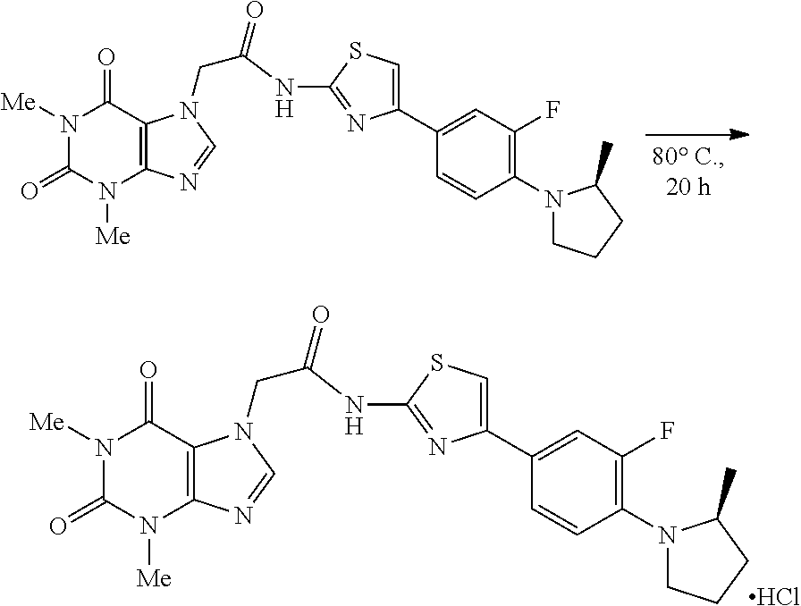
C1(C2=CSC(NC(CN3C4=C(N([Me])C(=O)N([Me])C4=O)N=C3)=O)=N2)=CC(F)=C(N2CCCC2C)C=C1.C1(C2=CSC(NC(CN3C4=C(N([Me])C(=O)N([Me])C4=O)N=C3)=O)=N2)=CC(F)=C(N2CCCC2C)C=C1.Cl
